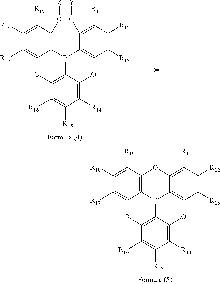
C12=C([R17])C([R18])=C([R19])C3=C1B1C4=C(O2)C([R16])=C([R15])C([R14])=C4OC2=C1C(=C([R11])C([R12])=C2[R13])O3.C12=C([R17])C([R18])=C([R19])C(O[Z])=C1B1C3=C(O2)C([R16])=C([R15])C([R14])=C3OC2=C1C(O[Y])=C([R11])C([R12])=C2[R13]
